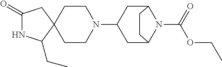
C1(=O)NC(CC)C2(C1)CCN(C1CC3N(C(OCC)=O)C(C1)CC3)CC2
